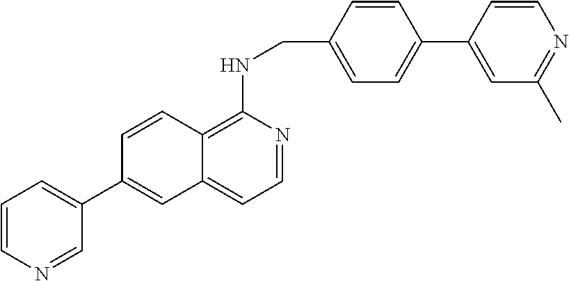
C12=C(NCC3=CC=C(C4=CC(C)=NC=C4)C=C3)N=CC=C1C=C(C1=CC=CN=C1)C=C2
